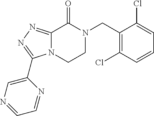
C1(CN2C(=O)C3=NN=C(C4=CN=CC=N4)N3CC2)=C(Cl)C=CC=C1Cl
